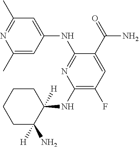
C1(NC2([H])CCCCC2([H])N)=C(F)C=C(C(=O)N)C(NC2=CC(C)=NC(C)=C2)=N1
